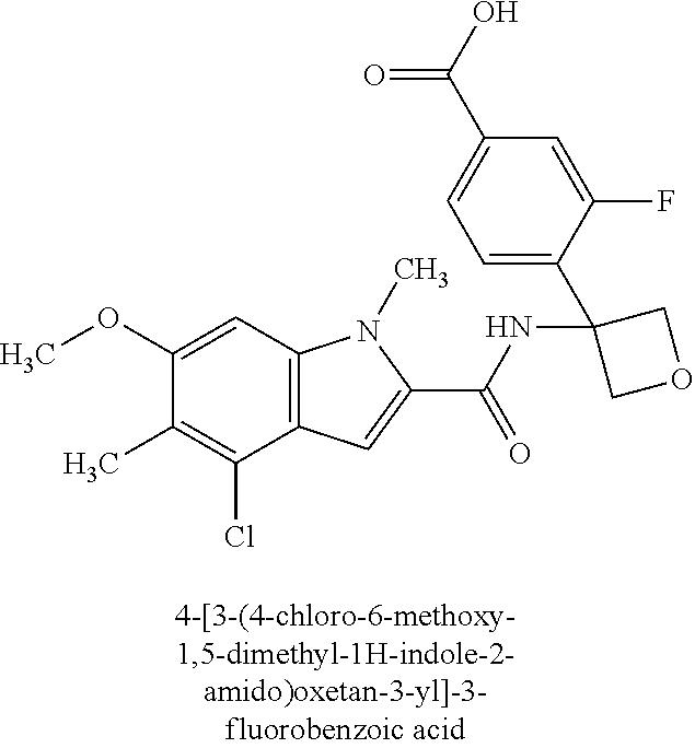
C1(C)=C(Cl)C2=C(C=C1OC)N(C)C(C(NC1(C3=CC=C(C(=O)O)C=C3F)COC1)=O)=C2
